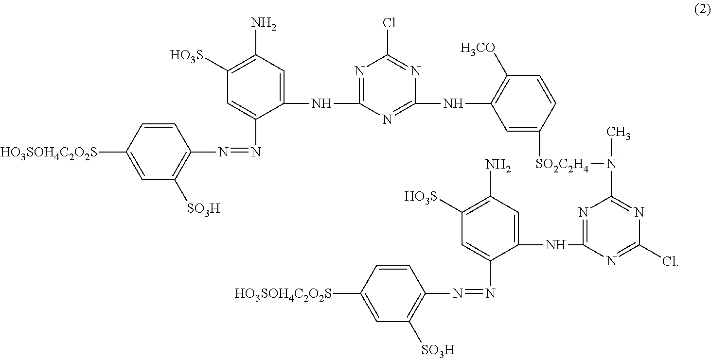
C1=CC([HO3SOH4C2O2S])=CC([SO3H])=C1N=NC1=CC([HO3S])=C(N)C=C1NC1=NC(Cl)=NC(NC2=C([H3CO])C=CC([SO2C2H4]N(C)C3=NC(Cl)=NC(NC4=CC(N)=C([HO3S])C=C4N=NC4=C([SO3H])C=C([HO3SOH4C2O2S])C=C4)=N3)=C2)=N1
